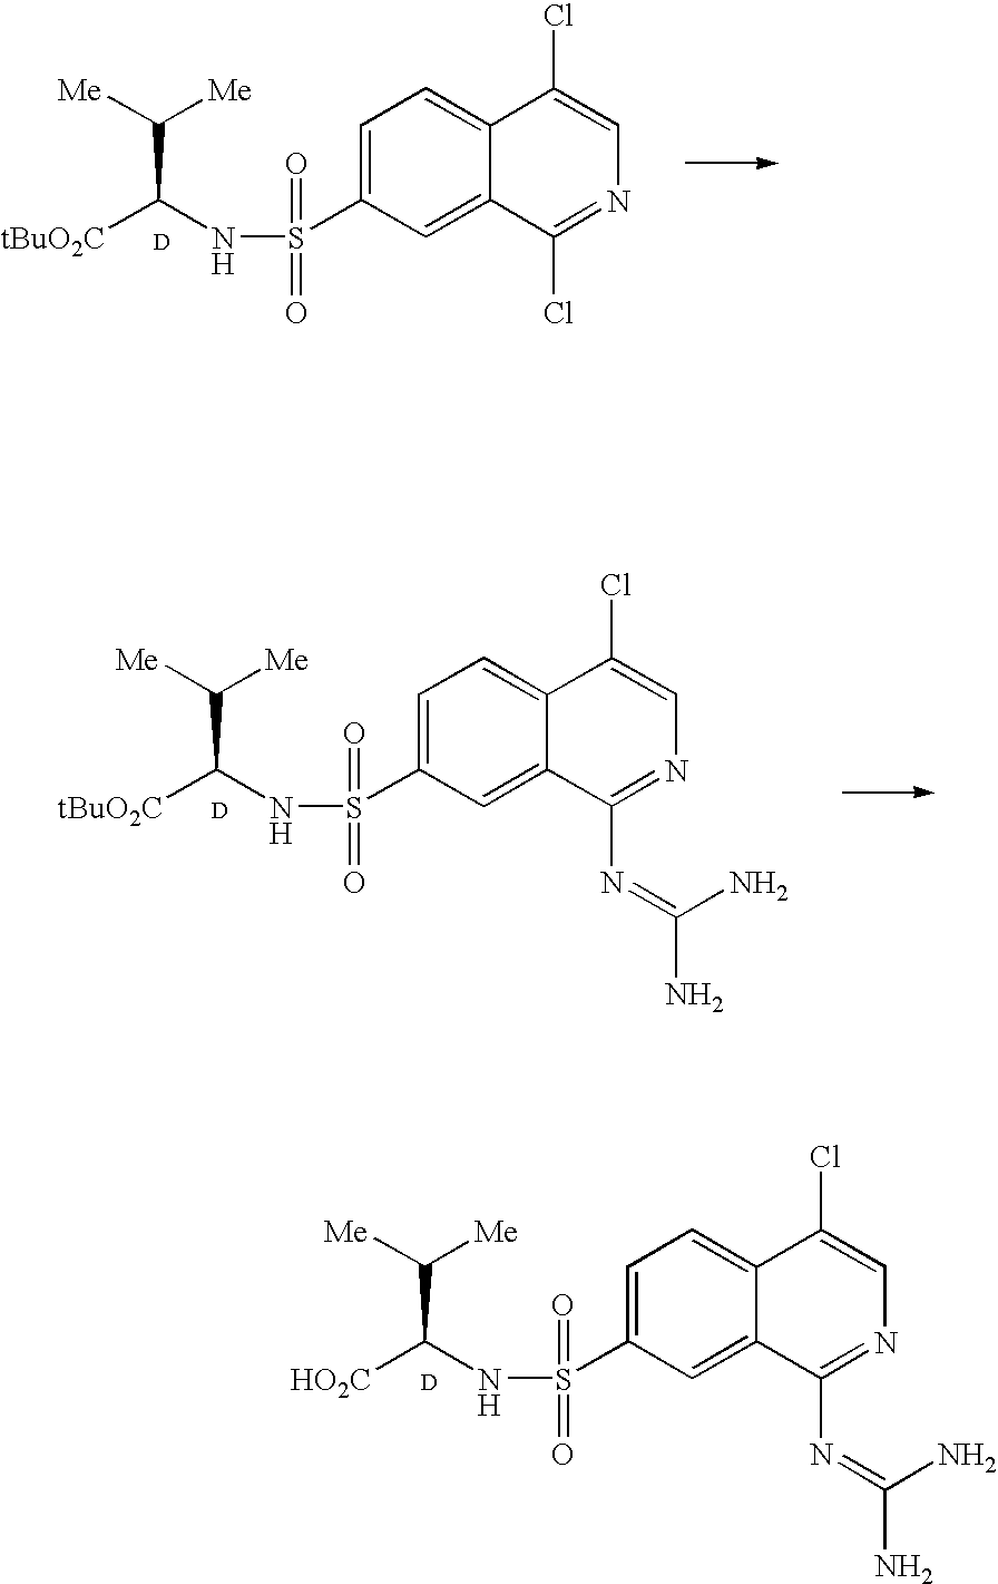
N(C([tBuO2C])C([Me])[Me])S(=O)(=O)C1=CC=C2C(=C1)C(Cl)=NC=C2Cl.[D].N(C([tBuO2C])C([Me])[Me])S(=O)(=O)C1=CC=C2C(=C1)C(N=C(N)N)=NC=C2Cl.[D].N(C([HO2C])C([Me])[Me])S(=O)(=O)C1=CC=C2C(=C1)C(N=C(N)N)=NC=C2Cl.[D]
